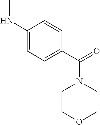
CNC1=CC=C(C(N2CCOCC2)=O)C=C1
